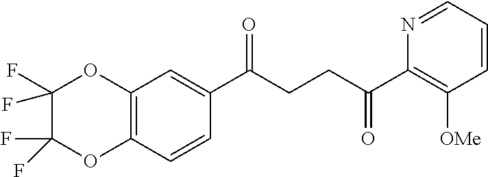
C1(C(CCC(C2=C([OMe])C=CC=N2)=O)=O)=CC2=C(C=C1)OC(F)(F)C(F)(F)O2
